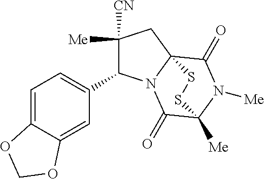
C1([Me])([CN])C(C2=CC=C3C(=C2)OCO3)N2C3(C1)C(=O)N([Me])C([Me])(C2=O)SS3
